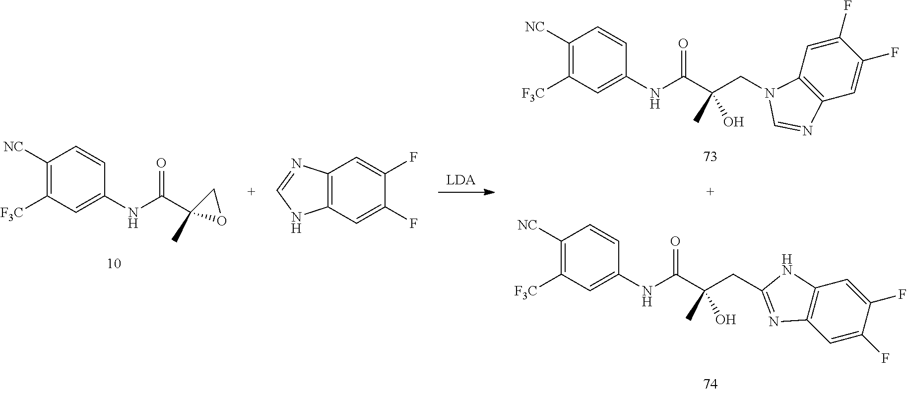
C1(C(=O)NC2=CC([F3C])=C([NC])C=C2)(C)OC1.[LDA].C(C(=O)NC1=CC([F3C])=C([NC])C=C1)(C)(O)CN1C2=C(C=C(F)C(F)=C2)N=C1.C(C(=O)NC1=CC([F3C])=C([NC])C=C1)(C)(O)CC1=NC2=C(C=C(F)C(F)=C2)N1.C1(F)=CC2=C(C=C1F)NC=N2
